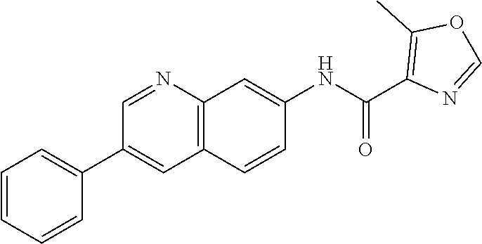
C1(C(NC2=CC3=C(C=C2)C=C(C2=CC=CC=C2)C=N3)=O)=C(C)OC=N1
